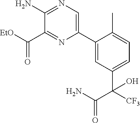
C1(C2=CN=C(N)C(C([EtO])=O)=N2)=CC(C(C(=O)N)([CF3])O)=CC=C1C
